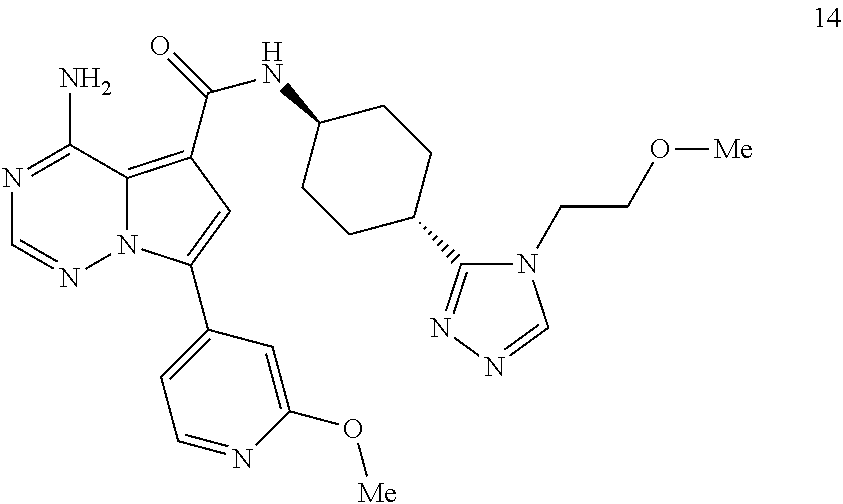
N1=C(N)C2=C(C(=O)NC3CCC(C4=NN=CN4CCO[Me])CC3)C=C(C3=CC=NC(O[Me])=C3)N2N=C1
